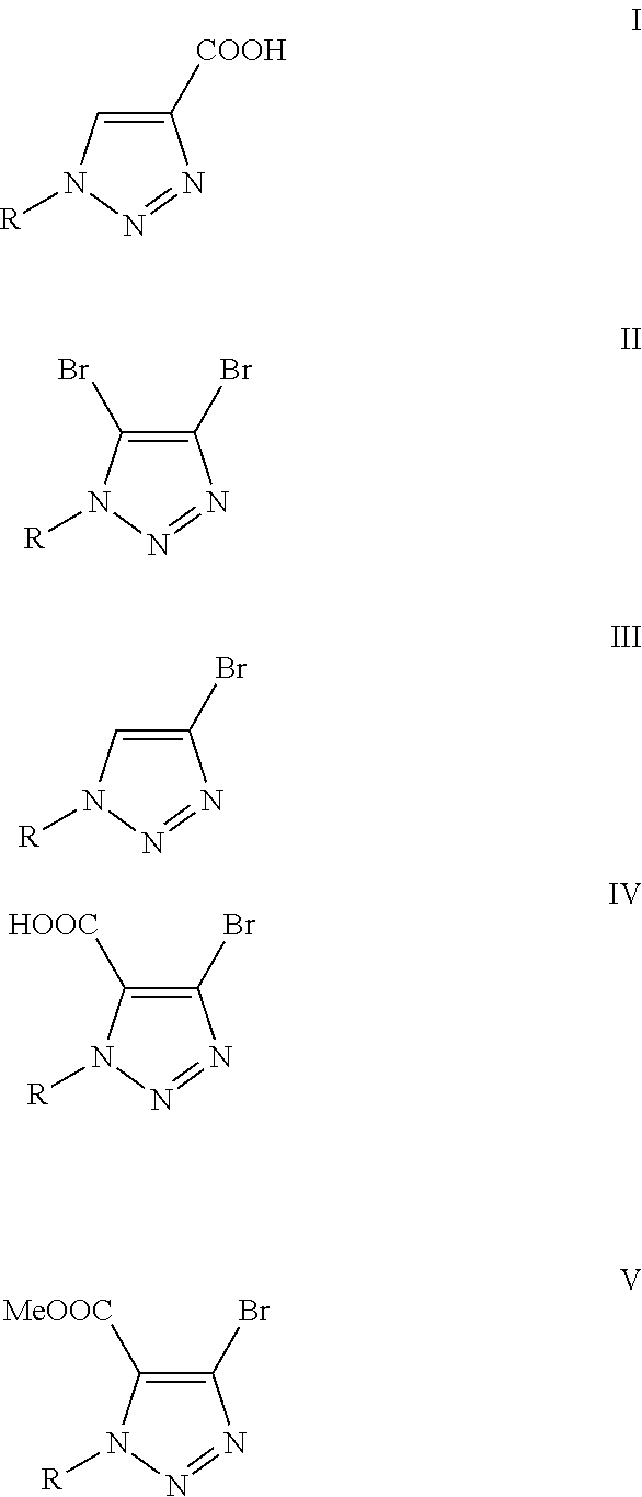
C1([COOH])=CN([R])N=N1.C1(Br)=C(Br)N([R])N=N1.C1(Br)=CN([R])N=N1.C1(Br)=C([HOOC])N([R])N=N1.C1(Br)=C([MeOOC])N([R])N=N1
